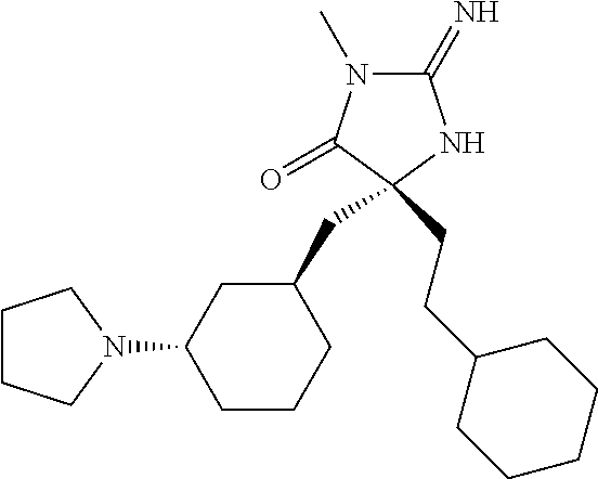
C1(=N)N(C)C(=O)C(CC2CC(N3CCCC3)CCC2)(CCC2CCCCC2)N1
